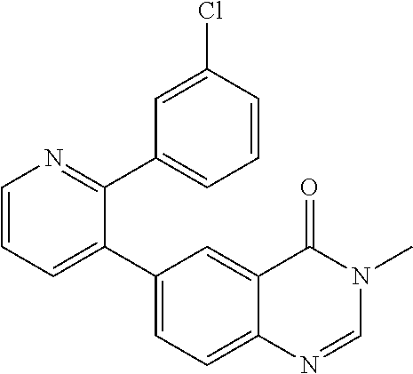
C1=CN=C(C2=CC=CC(Cl)=C2)C(C2=CC=C3C(=C2)C(=O)N(C)C=N3)=C1
